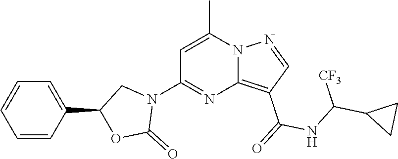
C12=C(C(=O)NC(C3CC3)[CF3])C=NN1C(C)=CC(N1CC(C3=CC=CC=C3)OC1=O)=N2
